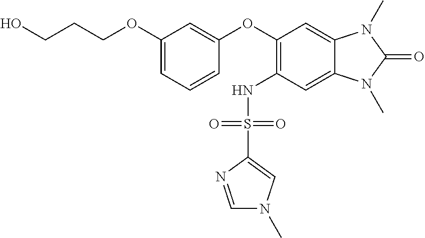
C1(OCCCO)=CC=CC(OC2=C(NS(C3=CN(C)C=N3)(=O)=O)C=C3C(=C2)N(C)C(=O)N3C)=C1
